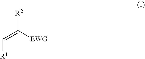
[R2]C([EWG])=C[R1]
